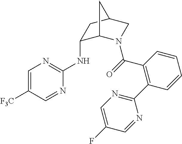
C1=C([F3C])C=NC(NC2C3N(C(=O)C4=C(C5=NC=C(F)C=N5)C=CC=C4)CC(C2)C3)=N1
